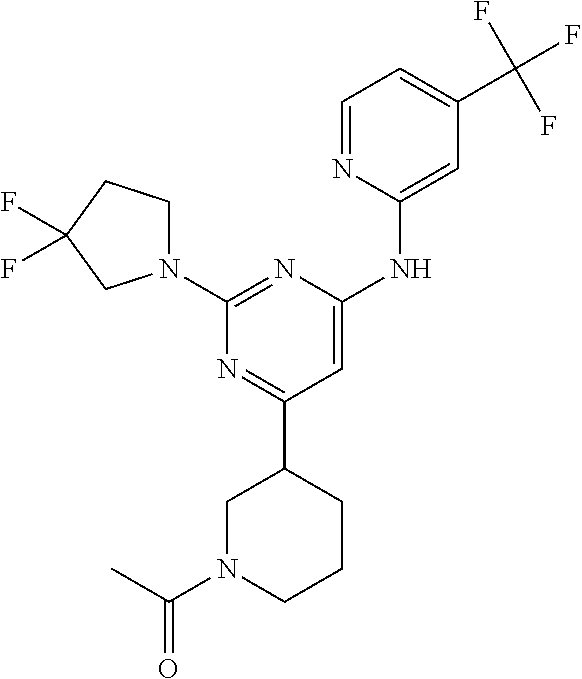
C1=NC(NC2=CC(C3CN(C(C)=O)CCC3)=NC(N3CCC(F)(F)C3)=N2)=CC(C(F)(F)F)=C1
